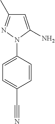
C1=C(N2C(N)=CC(C)=N2)C=CC(C#N)=C1
